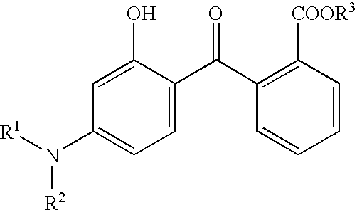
[R1]N(C1=CC=C(C(C2=C([COOR3])C=CC=C2)=O)C(O)=C1)[R2]
